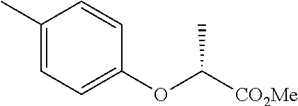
C1(C)=CC=C(OC([CO2Me])C)C=C1
